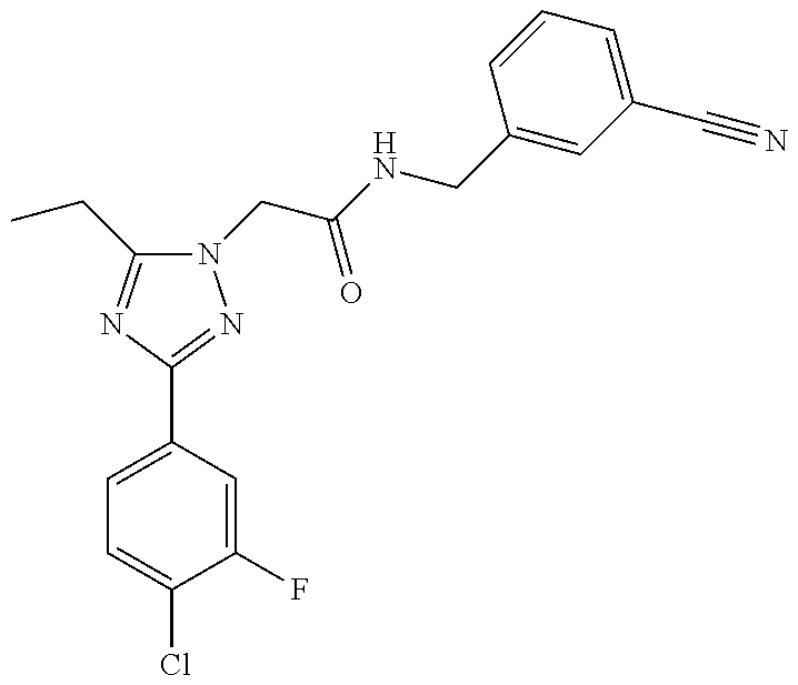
N1(CC(NCC2=CC(C#N)=CC=C2)=O)C(CC)=NC(C2=CC=C(Cl)C(F)=C2)=N1
